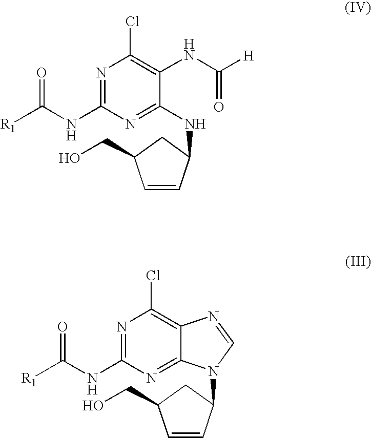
N1=C(NC([R1])=O)N=C(NC2C=CC(CO)C2)C(NC([H])=O)=C1Cl.N1=C(NC([R1])=O)N=C2C(=C1Cl)N=CN2C1C=CC(CO)C1
